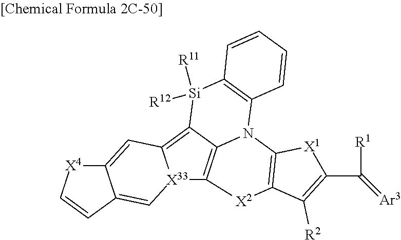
[X33]12C3=C4C(=C1C=C1C(=C2)C=C[X4]1)[Si]([R12])([R11])C1=C(N4C2=C([X2]3)C([R2])=C(C(=[Ar3])[R1])[X1]2)C=CC=C1
